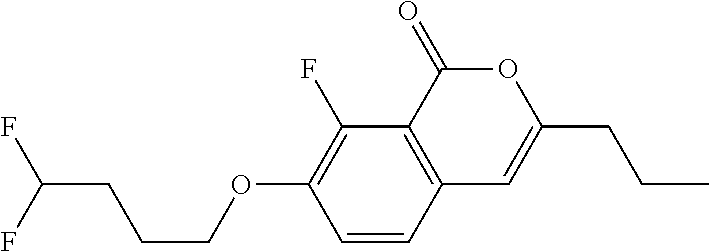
C1=CC2=C(C(F)=C1OCCCC(F)F)C(=O)OC(CCC)=C2
